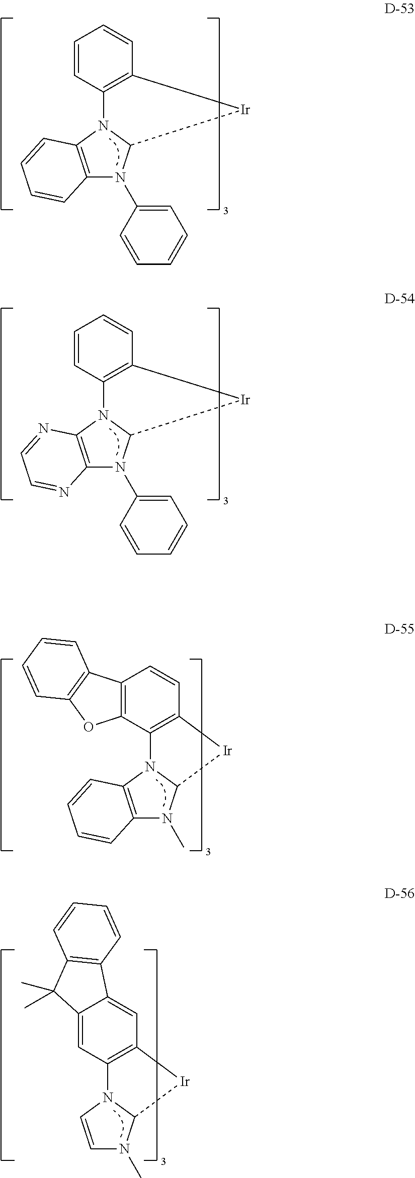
N12C3=C(C=CC=C3)[Ir]C1N(C1=CC=CC=C1)C1=C2C=CC=C1.N12C3=C(C=CC4=C3OC3=C4C=CC=C3)[Ir]C1N(C)C1=C2C=CC=C1.N12C3=C(C=CC=C3)[Ir]C1N(C1=CC=CC=C1)C1=C2N=CC=N1.N12C3=C(C=C4C(=C3)C(C)(C)C3=C4C=CC=C3)[Ir]C1N(C)C=C2
